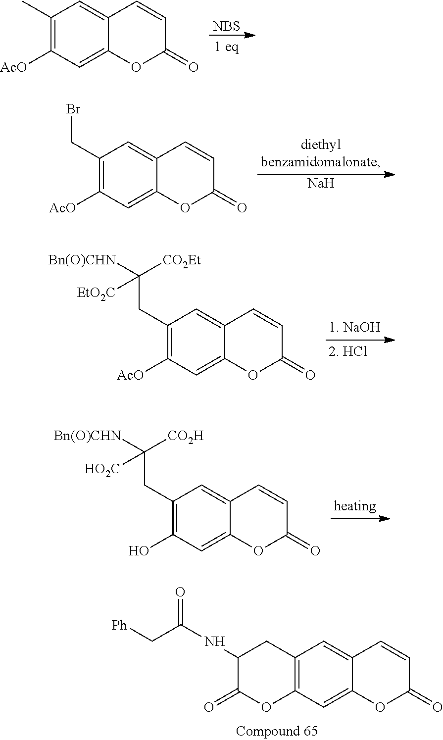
C1(C)=C([AcO])C=C2C(=C1)C=CC(=O)O2.[NBS].C1(CBr)=C([AcO])C=C2C(=C1)C=CC(=O)O2.[Na].C1(CC([CO2Et])([Bn(O)CHN])[EtO2C])=C([AcO])C=C2C(=C1)C=CC(=O)O2.C1(CC([CO2H])([Bn(O)CHN])[HO2C])=C(O)C=C2C(=C1)C=CC(=O)O2.C12=C(C=C3C(=C1)C=CC(=O)O3)OC(=O)C(NC(C[Ph])=O)C2
